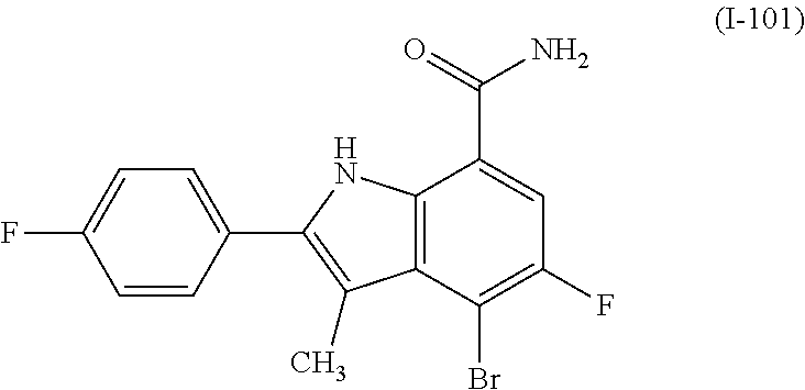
C12=C(C(Br)=C(F)C=C1C(N)=O)C(C)=C(C1=CC=C(F)C=C1)N2
